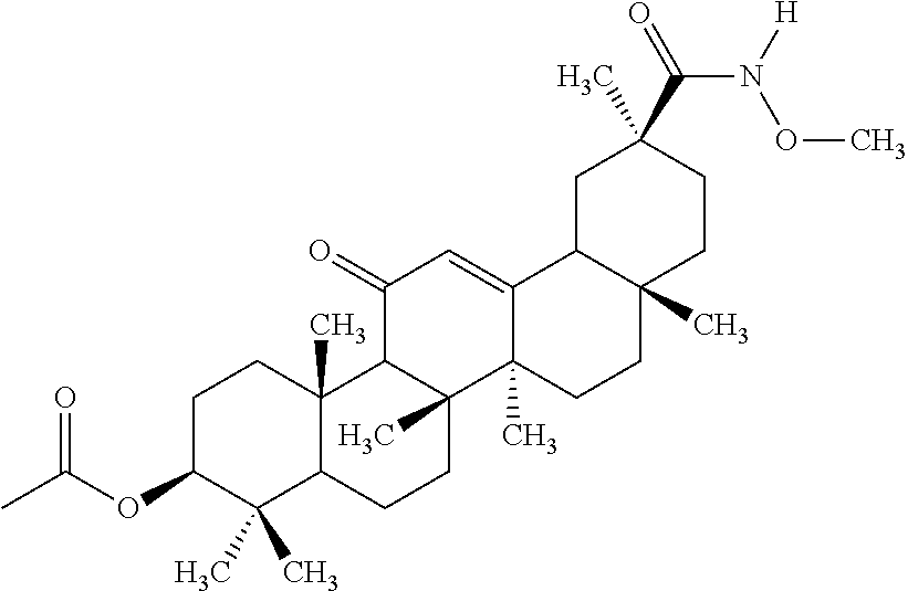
C1C(OC(C)=O)C(C)(C)C2C(C)(C1)C1C(C)(CC2)C2(C)C(=CC1=O)C1C(C)(CC2)CCC(C)(C(=O)N([H])OC)C1
